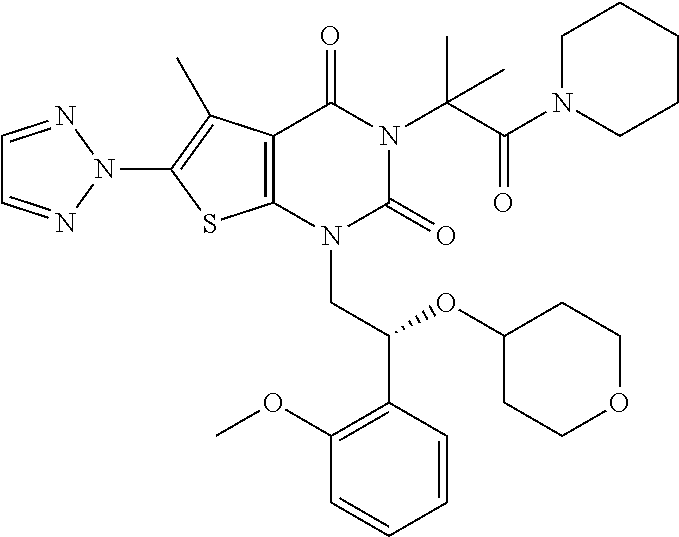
C12=C(N(CC(C3=C(OC)C=CC=C3)OC3CCOCC3)C(=O)N(C(C(N3CCCCC3)=O)(C)C)C1=O)SC(N1N=CC=N1)=C2C
